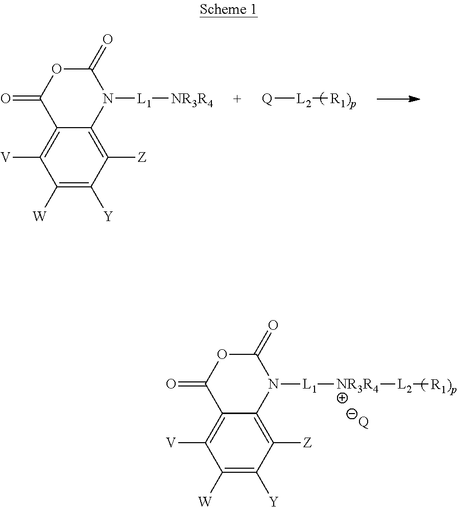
[Q][L2][R1)p].C12=C([V])C([W])=C([Y])C([Z])=C1N([L1][NR3R4])C(=O)OC2=O.C12=C([V])C([W])=C([Y])C([Z])=C1N([L1][NR3R4][L2][R1)p])C(=O)OC2=O.[Q]
